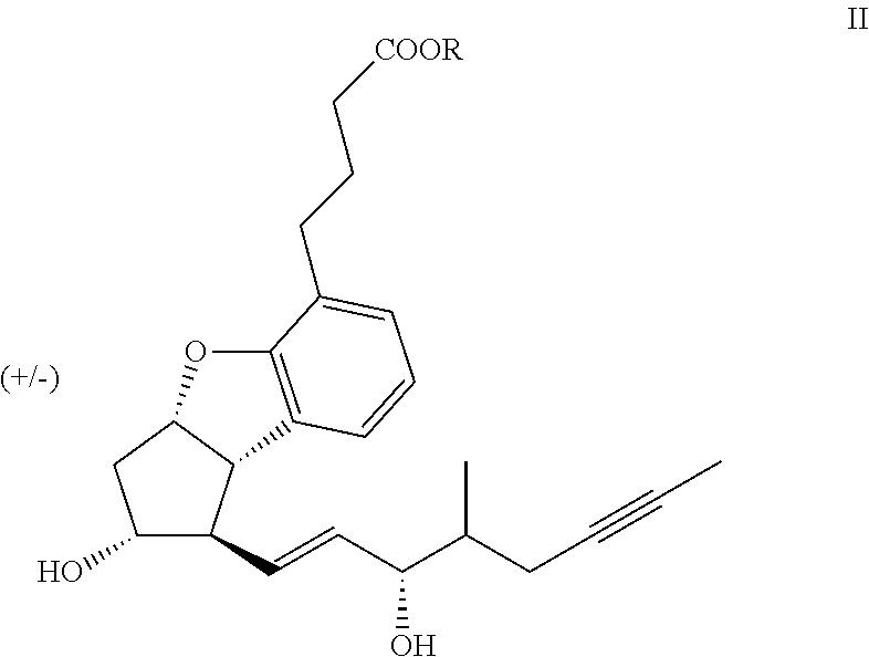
C1(O)C(C=CC(C(CC#CC)C)O)C2C(C1)OC1=C2C=CC=C1CCC[COOR]
